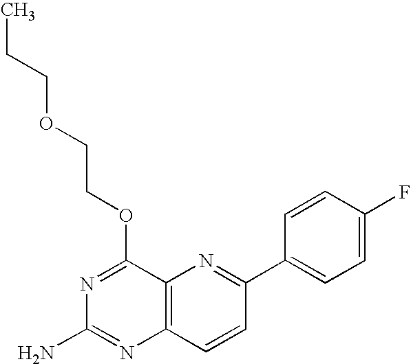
C12=C(C=CC(C3=CC=C(F)C=C3)=N1)N=C(N)N=C2OCCOCCC
